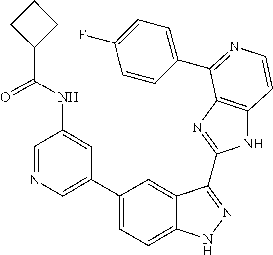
C1(C2=CN=CC(NC(C3CCC3)=O)=C2)=CC=C2C(=C1)C(C1=NC3=C(N1)C=CN=C3C1=CC=C(F)C=C1)=NN2
